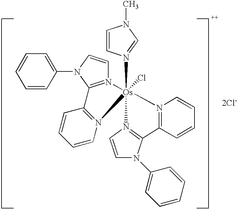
[2Cl-].[Os]12(N3=CN(C)C=C3)(Cl)(N3=C(C=CC=C3)C3=N1C=CN3C1=CC=CC=C1)N1=C(N(C3=CC=CC=C3)C=C1)C1=N2C=CC=C1
